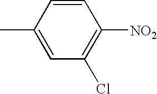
C1=C(C)C=CC([NO2])=C1Cl
